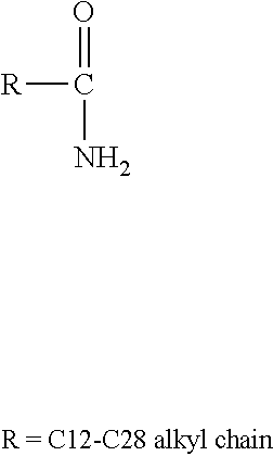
[R]C(=O)N
